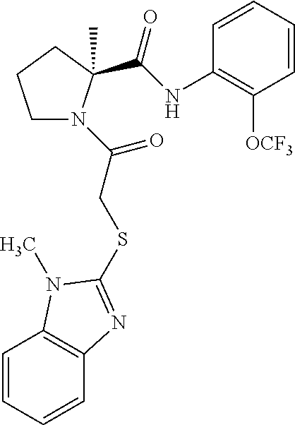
C1CCC(C)(C(=O)NC2=C([OCF3])C=CC=C2)N1C(=O)CSC1=NC2=C(C=CC=C2)N1C
